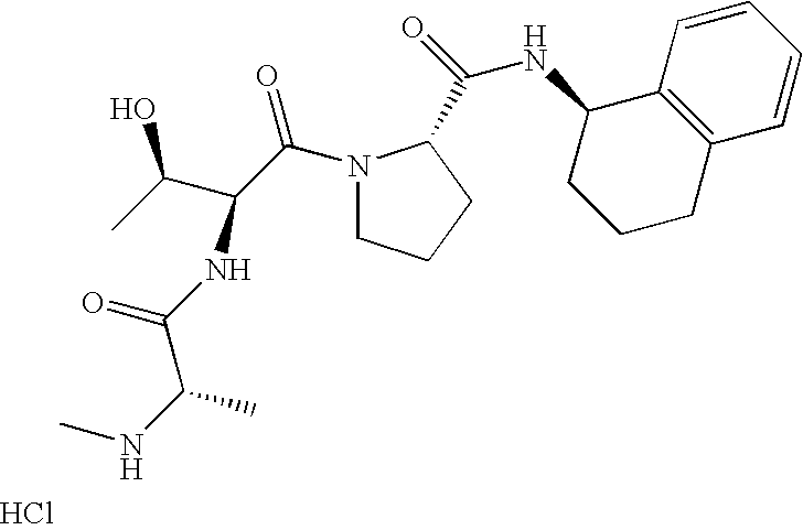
N1(C(C(C(C)O)NC(C(NC)C)=O)=O)CCCC1C(=O)NC1CCCC2=C1C=CC=C2.Cl
